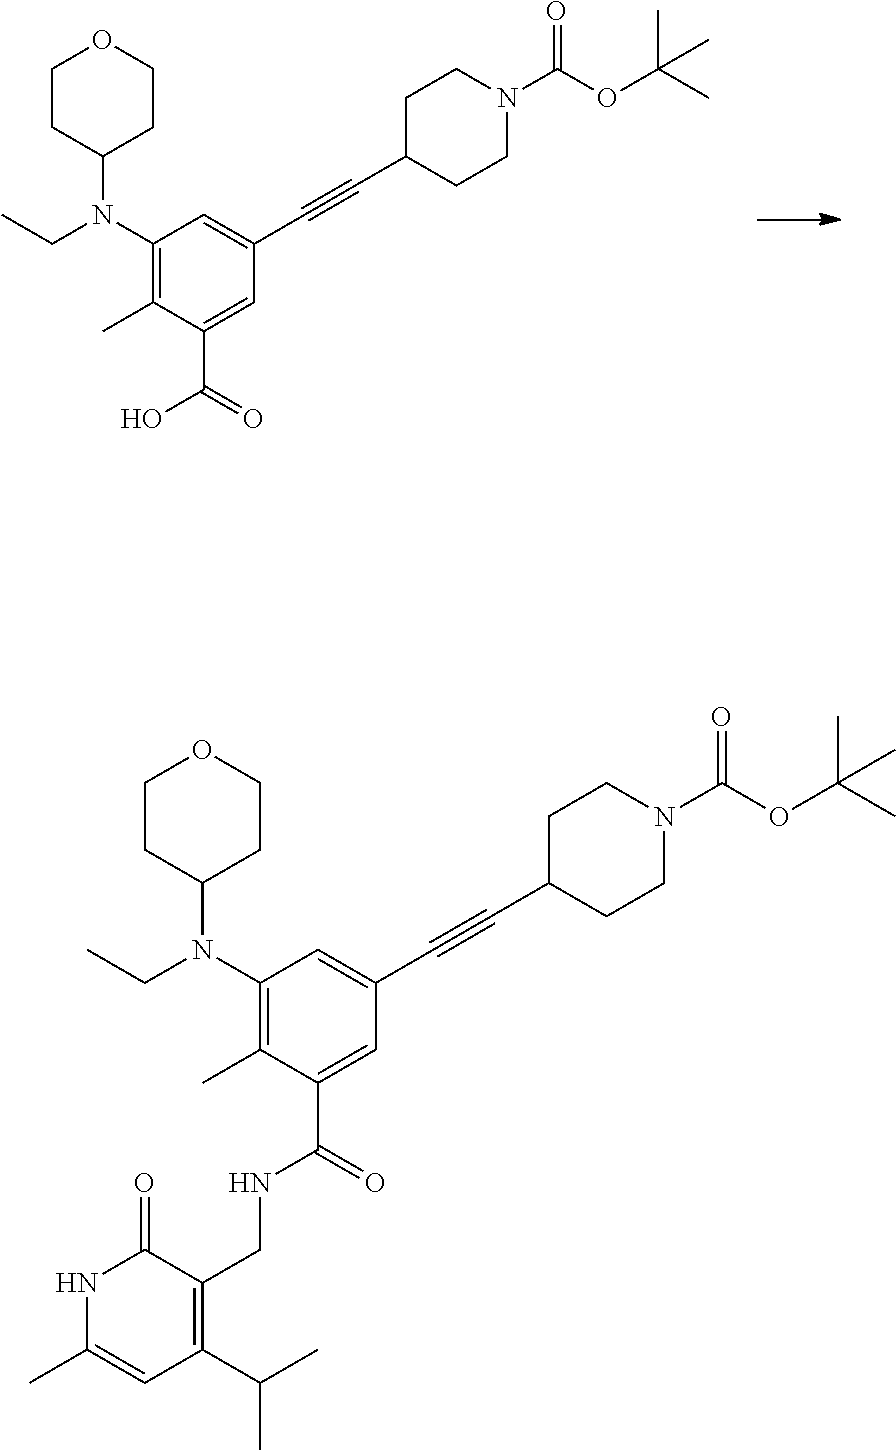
C1C(C#CC2=CC(N(CC)C3CCOCC3)=C(C)C(C(=O)O)=C2)CCN(C(OC(C)(C)C)=O)C1.C1C(C#CC2=CC(N(CC)C3CCOCC3)=C(C)C(C(=O)NCC3=C(C(C)C)C=C(C)NC3=O)=C2)CCN(C(OC(C)(C)C)=O)C1
